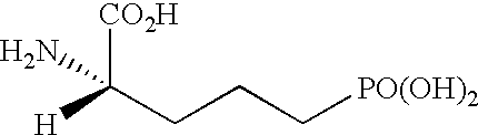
C(CCC[PO(OH)2])([CO2H])(N)[H]
